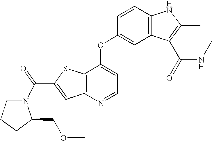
C12=C(C(OC3=CC4=C(C=C3)NC(C)=C4C(=O)NC)=CC=N1)SC(C(=O)N1CCCC1COC)=C2
